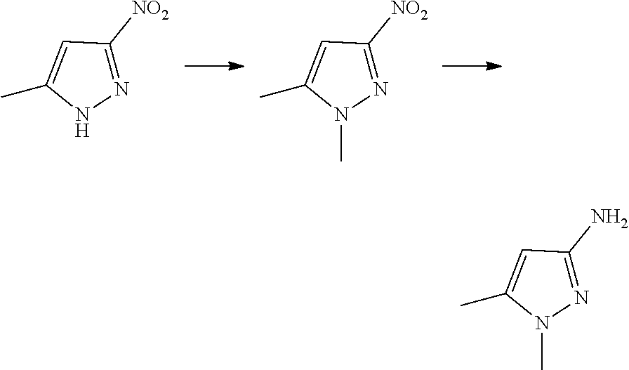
N1=C([NO2])C=C(C)N1.N1=C([NO2])C=C(C)N1C.N1=C(N)C=C(C)N1C
